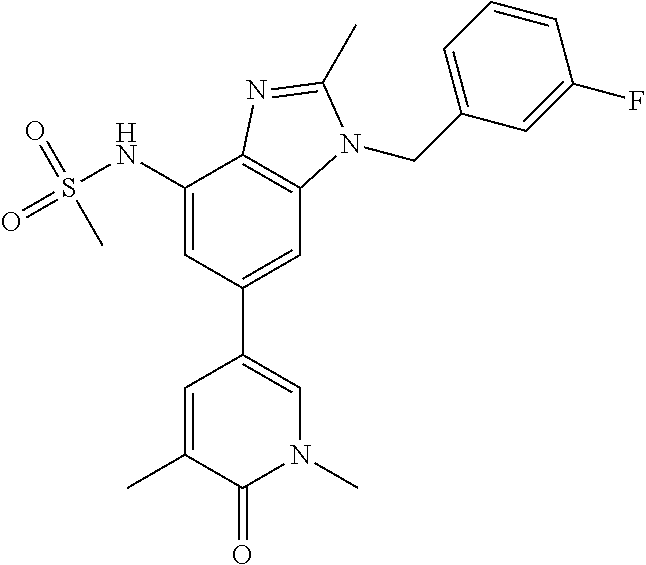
C1(NS(=O)(=O)C)=CC(C2=CN(C)C(=O)C(C)=C2)=CC2=C1N=C(C)N2CC1=CC=CC(F)=C1
